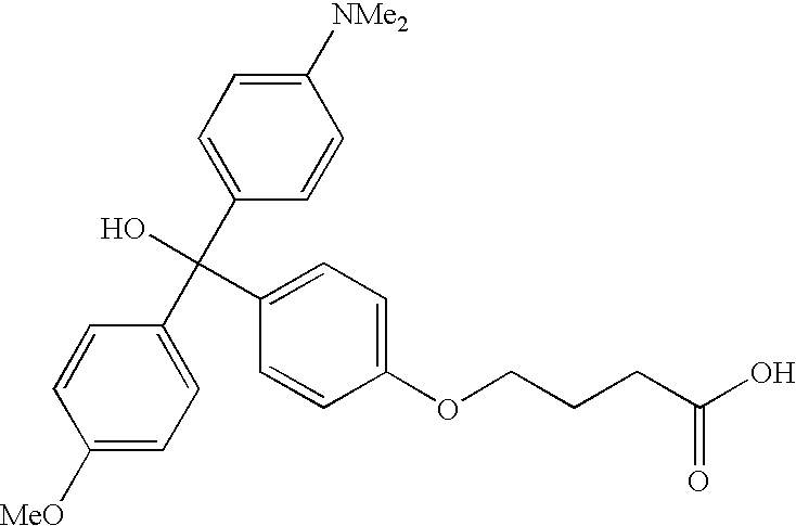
C1([MeO])=CC=C(C(C2=CC=C([NMe2])C=C2)(O)C2=CC=C(OCCCC(O)=O)C=C2)C=C1
